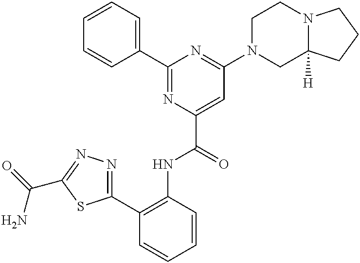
C1=CC=C(C2=NC(C(NC3=C(C4=NN=C(C(N)=O)S4)C=CC=C3)=O)=CC(N3CC4([H])N(CC3)CCC4)=N2)C=C1
